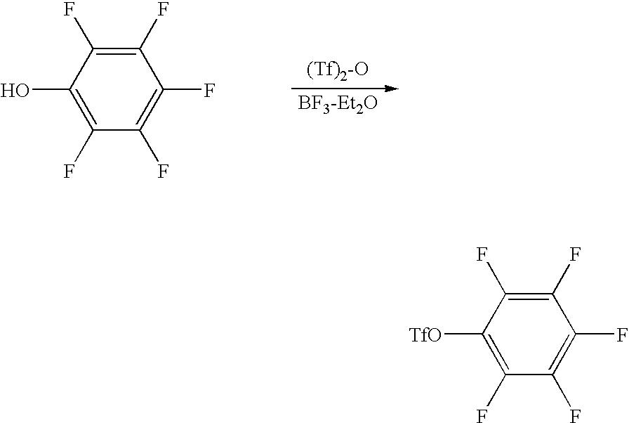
C1(F)=C(F)C(O)=C(F)C(F)=C1F.C1(F)=C(F)C([TfO])=C(F)C(F)=C1F
